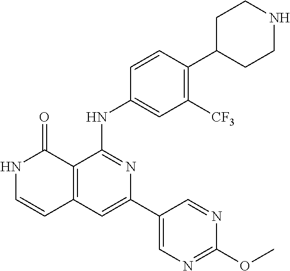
C1=CC(NC2=NC(C3=CN=C(OC)N=C3)=CC3=C2C(=O)NC=C3)=CC([CF3])=C1C1CCNCC1
